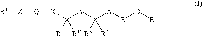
[R4][Z][Q][X]C([Y]C([A]B[D][E])([R3])[R2])([R1])[R1]
